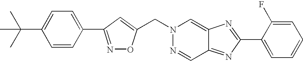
N1=C(C2=CC=C(C(C)(C)C)C=C2)C=C(CN2N=CC3=NC(C4=CC=CC=C4F)=NC3=C2)O1
